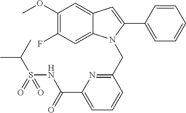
C1(OC)=C(F)C=C2C(=C1)C=C(C1=CC=CC=C1)N2CC1=NC(C(NS(C(C)C)(=O)=O)=O)=CC=C1
